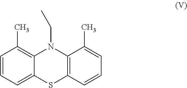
C12=C(C)C=CC=C1SC1=C(N2CC)C(C)=CC=C1
